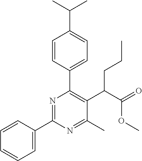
C1=CC(C2=NC(C3=CC=C(C(C)C)C=C3)=C(C(C(=O)OC)CCC)C(C)=N2)=CC=C1
